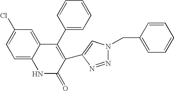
C1=C2C(=CC(Cl)=C1)C(C1=CC=CC=C1)=C(C1=CN(CC3=CC=CC=C3)N=N1)C(=O)N2
